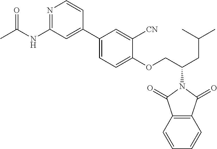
C1(C2=CC=C(OCC(CC(C)C)N3C(=O)C4=C(C3=O)C=CC=C4)C([CN])=C2)=CC(NC(=O)C)=NC=C1
